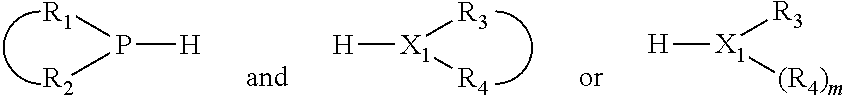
[H][X1]([(R4)m])[R3].[H][X1]([R4])[R3].[H]P([R2])[R1]
